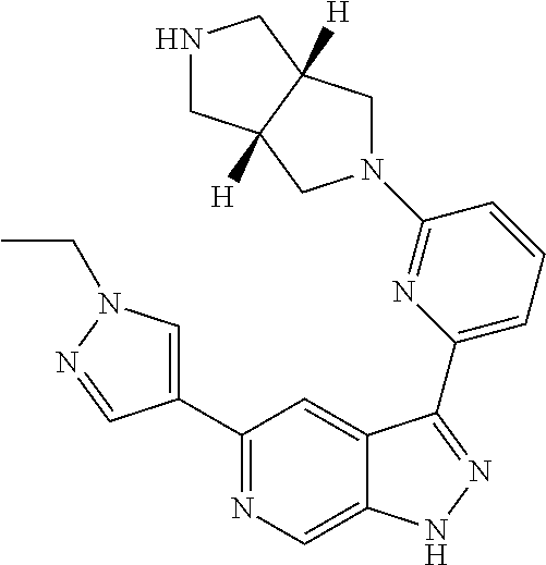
C1(C2=CN(CC)N=C2)=NC=C2C(=C1)C(C1=CC=CC(N3CC4([H])C([H])(C3)CNC4)=N1)=NN2
